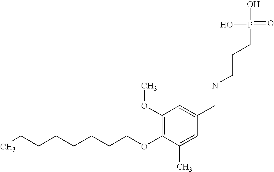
C(COC1=C(OC)C=C(CNCCCP(=O)(O)O)C=C1C)CCCCCC
